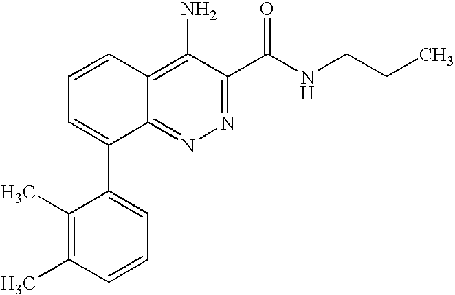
C1=CC2=C(N)C(C(NCCC)=O)=NN=C2C(C2=CC=CC(C)=C2C)=C1
